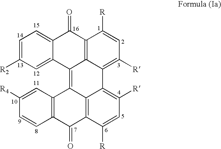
C1=C([R2])C=C2C(=C1)C(=O)C1=C3C2=C2C4=C(C([R])=CC([R])=C4C3=C([R])C=C1[R])C(=O)C1=C2C=C([R4])C=C1
